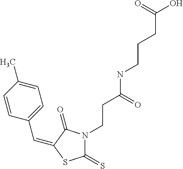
C(C1=CC=C(C)C=C1)=C1C(=O)N(CCC(NCCCC(O)=O)=O)C(=S)S1
